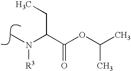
N(C)(C(C(OC(C)C)=O)CC)[R3]
